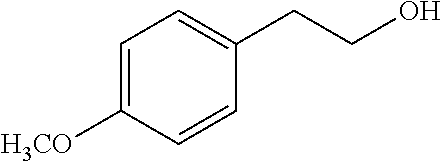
C1=C([H3CO])C=CC(CCO)=C1
